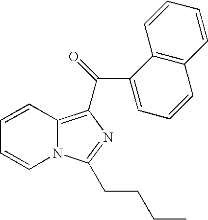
C1=CC2=C(C(C3=CC=CC4=C3C=CC=C4)=O)N=C(CCCC)N2C=C1
